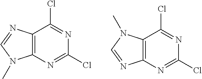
C12=C(N=C(Cl)N=C1Cl)N(C)C=N2.C12=C(N=C(Cl)N=C1Cl)N=CN2C
